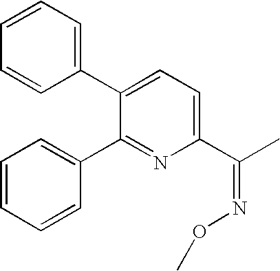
C1=CC=C(C2=CC=C(C(C)=NOC)N=C2C2=CC=CC=C2)C=C1
